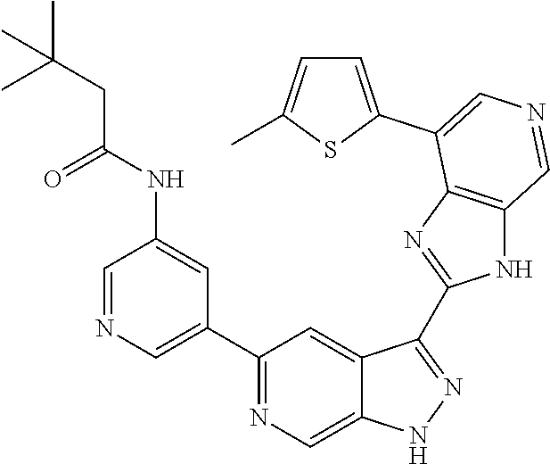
C1(C2=CN=CC(NC(CC(C)(C)C)=O)=C2)=NC=C2C(=C1)C(C1=NC3=C(N1)C=NC=C3C1=CC=C(C)S1)=NN2
